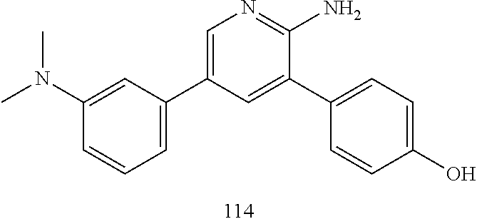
N(C)(C1=CC(C2=CN=C(N)C(C3=CC=C(O)C=C3)=C2)=CC=C1)C
